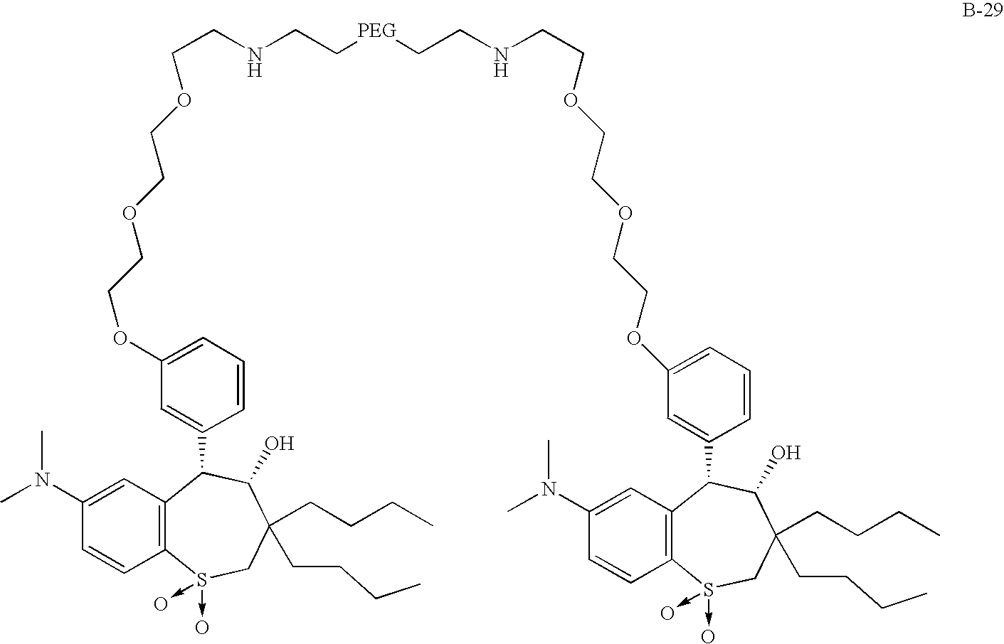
C1(N(C)C)=CC2=C(C=C1)S(->O)(->O)CC(CCCC)(CCCC)C(O)C2C1=CC(OCCOCCOCCNCC[PEG]CCNCCOCCOCCOC2=CC=CC(C3C4=C(C=CC(N(C)C)=C4)S(->O)(->O)CC(CCCC)(CCCC)C3O)=C2)=CC=C1
